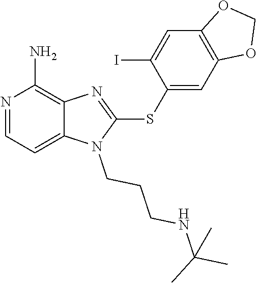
C12=CC=NC(N)=C1N=C(SC1=CC3=C(C=C1I)OCO3)N2CCCNC(C)(C)C
